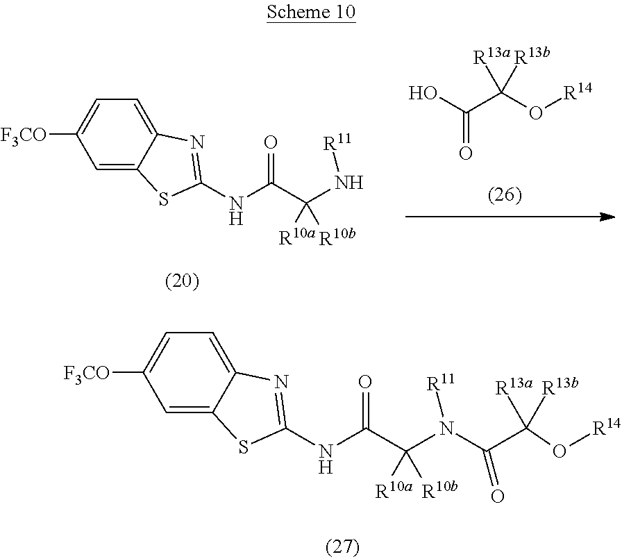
C1=C2C(=CC=C1[F3CO])N=C(NC(C(N([R11])C(C(O[R14])([R13a])[R13b])=O)([R10a])[R10b])=O)S2.OC(C(O[R14])([R13a])[R13b])=O.C1=C2C(=CC=C1[F3CO])N=C(NC(C([R10a])([R10b])N[R11])=O)S2
